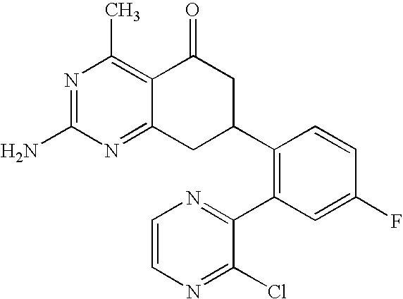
C12=C(C)N=C(N)N=C1CC(C1=C(C3=NC=CN=C3Cl)C=C(F)C=C1)CC2=O
